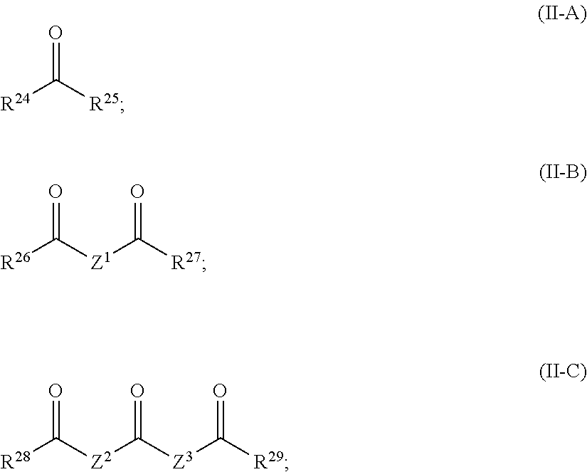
O=C([R25])[R24].[R26]C([Z1]C([R27])=O)=O.[R28]C([Z2]C([Z3]C([R29])=O)=O)=O
